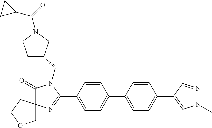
C1(=O)N(CC2CCN(C(=O)C3CC3)C2)C(C2=CC=C(C3=CC=C(C4=CN(C)N=C4)C=C3)C=C2)=NC12COCC2
